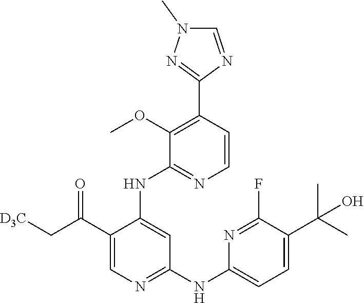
C1(C(C[D3C])=O)=CN=C(NC2=CC=C(C(C)(C)O)C(F)=N2)C=C1NC1=NC=CC(C2=NN(C)C=N2)=C1OC
